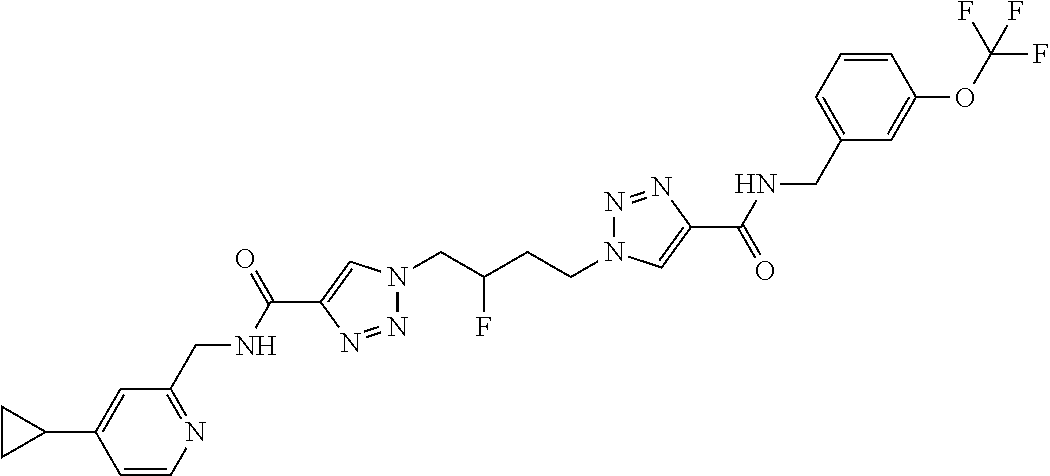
N1(CC(CCN2N=NC(C(=O)NCC3=CC=CC(OC(F)(F)F)=C3)=C2)F)N=NC(C(NCC2=NC=CC(C3CC3)=C2)=O)=C1
